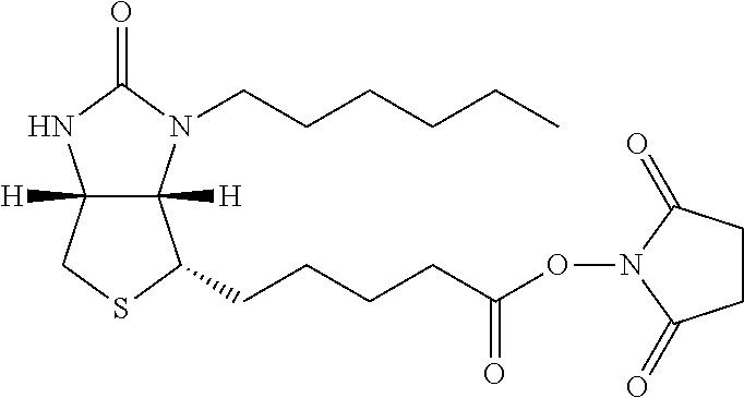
C12([H])C([H])(N(CCCCCC)C(=O)N1)C(CCCCC(=O)ON1C(=O)CCC1=O)SC2
